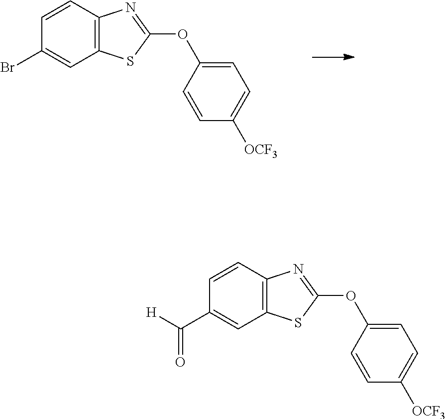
C12=C(C=CC(Br)=C1)N=C(OC1=CC=C([OCF3])C=C1)S2.C12=C(C=CC(C([H])=O)=C1)N=C(OC1=CC=C([OCF3])C=C1)S2
